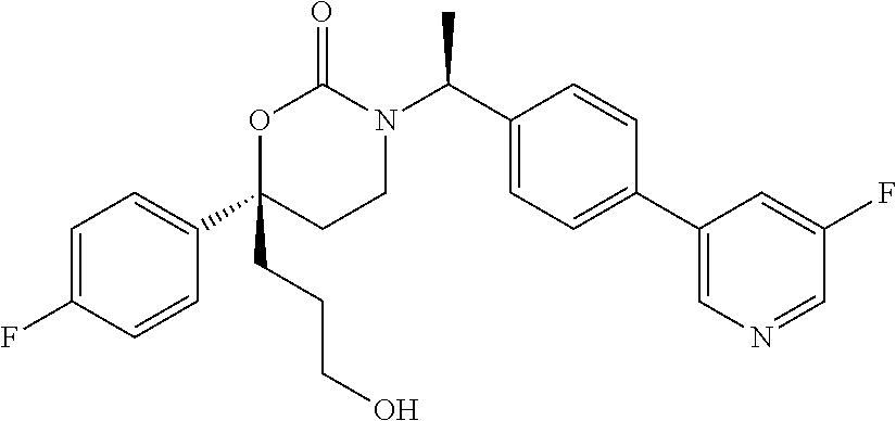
C1=C(F)C=CC(C2(CCCO)CCN(C(C3=CC=C(C4=CN=CC(F)=C4)C=C3)C)C(=O)O2)=C1
